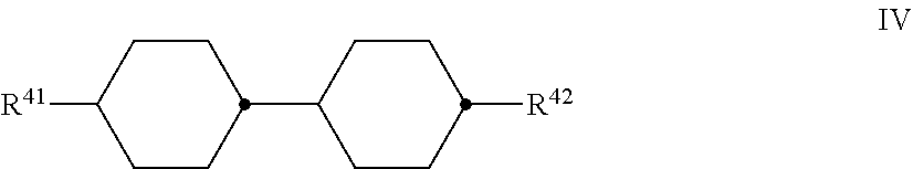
C1CC([R41])CCC1C1CCC([R42])CC1
